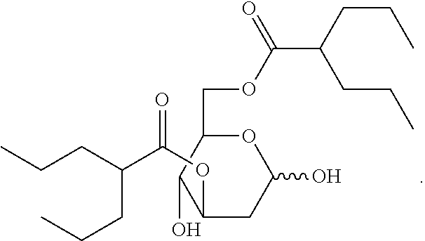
O1C(COC(=O)C(CCC)CCC)C(O)C(OC(=O)C(CCC)CCC)CC1O
